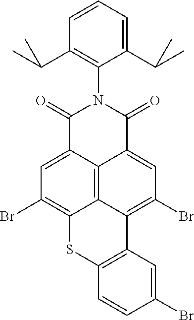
C1(C(C)C)=CC=CC(C(C)C)=C1N1C(=O)C2=CC(Br)=C3C4=C2C(=CC(Br)=C4C2=C(S3)C=CC(Br)=C2)C1=O
